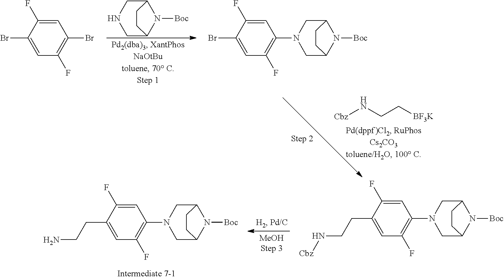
C12CNCC(N1[Boc])CC2.[Cbz]NCC[BF3K].C1=C(F)C(Br)=CC(F)=C1Br.C1=C(F)C(Br)=CC(F)=C1N1CC2N([Boc])C(C1)CC2.C1=C(F)C(CCN)=CC(F)=C1N1CC2N([Boc])C(C1)CC2.C1=C(F)C(CCN[Cbz])=CC(F)=C1N1CC2N([Boc])C(C1)CC2
